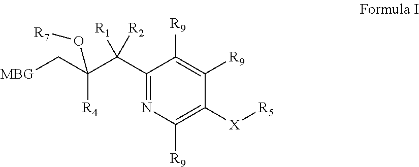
C1(C(C(C[MBG])([R4])O[R7])([R2])[R1])=NC([R9])=C([X][R5])C([R9])=C1[R9]
